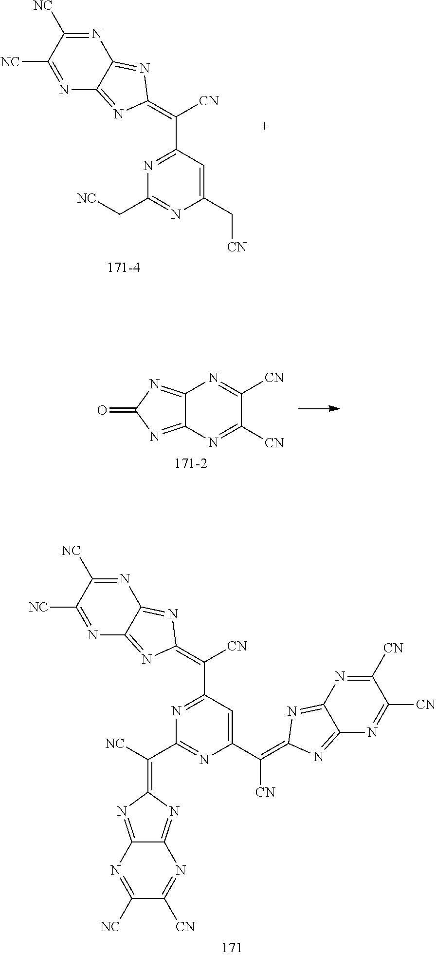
N1=C([CN])C([CN])=NC2=NC(=O)N=C12.C1([NC])=NC2=NC(=C([CN])C3=NC(C[NC])=NC(C[CN])=C3)N=C2N=C1[NC].C1(C(=C2N=C3N=C([CN])C([CN])=NC3=N2)[CN])=CC(C([CN])=C2N=C3N=C([NC])C([NC])=NC3=N2)=NC(C([NC])=C2N=C3N=C([CN])C([NC])=NC3=N2)=N1
